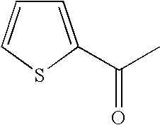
C1=C(C(C)=O)SC=C1
